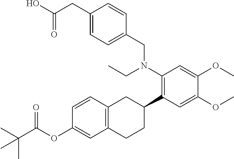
C12=C(C=CC(OC(C(C)(C)C)=O)=C1)CC(C1=C(N(CC)CC3=CC=C(CC(O)=O)C=C3)C=C(OC)C(OC)=C1)CC2
